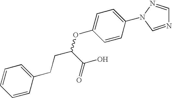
C1=C(OC(CCC2=CC=CC=C2)C(O)=O)C=CC(N2N=CN=C2)=C1
